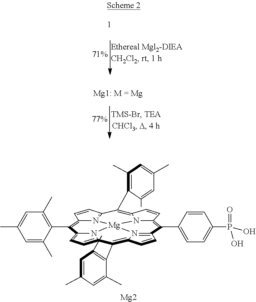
C1=C(C2=C3N4=C(C=C3)C(C3=CC=C(P(=O)(O)O)C=C3)=C3N5C(=C(C6=C(C)C=C(C)C=C6C)C6=N7C(=C(C8=C(C)C=C(C)C=C8C)C8=CC=C2N8[Mg]754)C=C6)C=C3)C(C)=CC(C)=C1.[Mg2]
